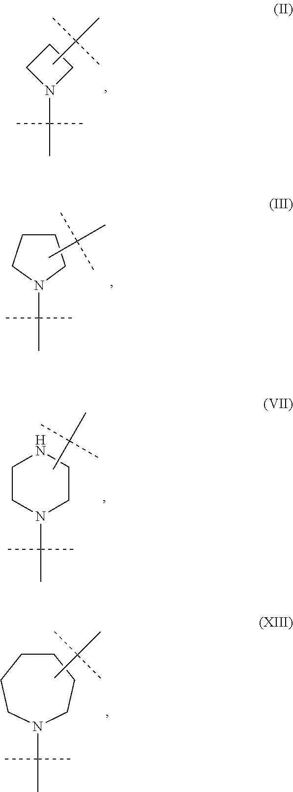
C1N(C(C)(C)C)CC1.CC(C)(C)C.N1(C(C)(C)C)CCCC1.CC(C)(C)C.N1(C(C)(C)C)CCNCC1.CC(C)(C)C.N1(C(C)(C)C)CCCCCC1.CC(C)(C)C
